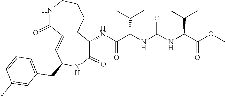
C1(NC(C(NC(NC(C(OC)=O)C(C)C)=O)C(C)C)=O)C(=O)NC(CC2=CC=CC(F)=C2)C=CC(=O)NCCCC1
